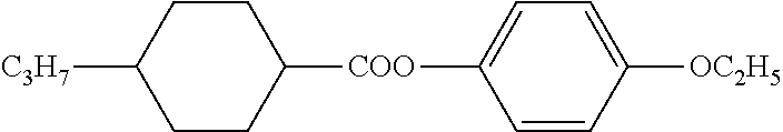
C1([C3H7])CCC([COO]C2=CC=C([OC2H5])C=C2)CC1
